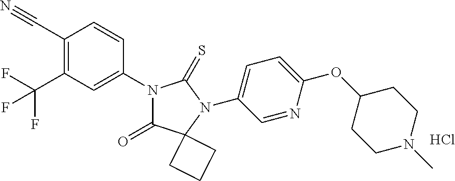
C1(C#N)=C(C(F)(F)F)C=C(N2C(=O)C3(N(C4=CC=C(OC5CCN(C)CC5)N=C4)C2=S)CCC3)C=C1.Cl
